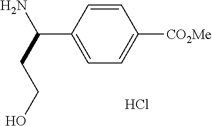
C1=CC(C(CCO)N)=CC=C1[CO2Me].Cl
